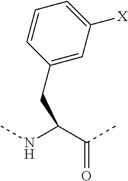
C(C(NC)C(C)=O)C1=CC([X])=CC=C1
